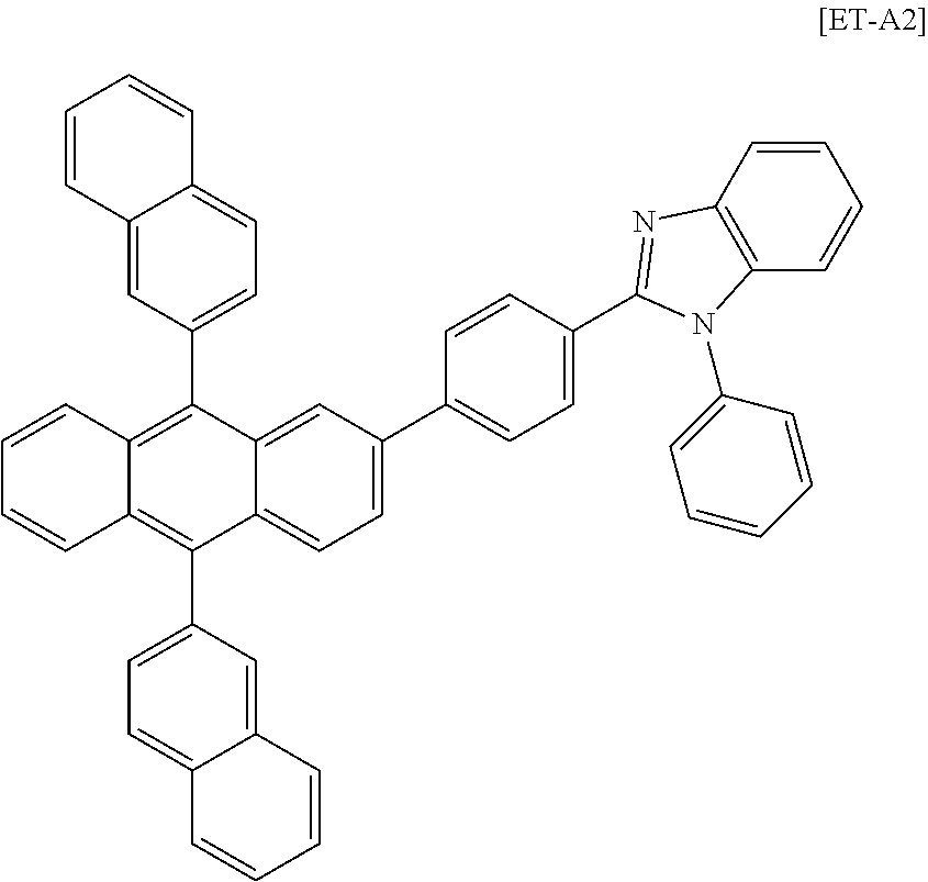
C12=CC=C(C3=C4C(=C(C5=CC=C6C(=C5)C=CC=C6)C5=CC=C(C6=CC=C(C7=NC8=C(C=CC=C8)N7C7=CC=CC=C7)C=C6)C=C53)C=CC=C4)C=C1C=CC=C2
